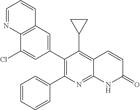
C12=C(C=C(C3=C(C4=CC=CC=C4)N=C4C(=C3C3CC3)C=CC(=O)N4)C=C1Cl)C=CC=N2
